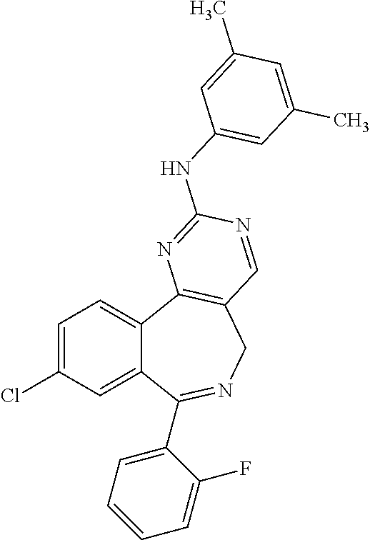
C1=C(Cl)C=C2C(=C1)C1=C(CN=C2C2=CC=CC=C2F)C=NC(NC2=CC(C)=CC(C)=C2)=N1
